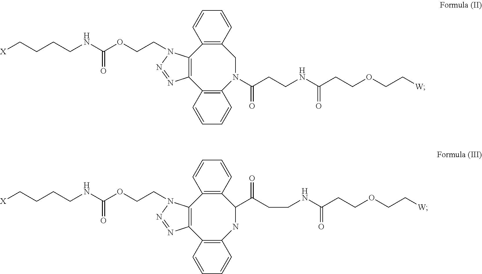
C(CCCNC(OCCN1C2=C(C3=C(N(C(CCNC(CCOCC[W])=O)=O)CC4=C2C=CC=C4)C=CC=C3)N=N1)=O)[X].C(CCCNC(OCCN1C2=C(C3=C(NC(C(CCNC(CCOCC[W])=O)=O)C4=C2C=CC=C4)C=CC=C3)N=N1)=O)[X]
